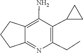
N1=C2C(=C(N)C(C3CC3)=C1CC)CCC2
